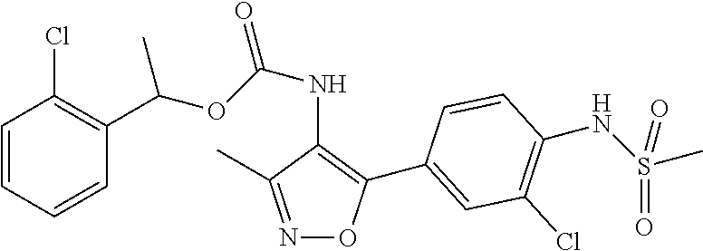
C1=CC=CC(C(OC(NC2=C(C3=CC(Cl)=C(NS(C)(=O)=O)C=C3)ON=C2C)=O)C)=C1Cl
